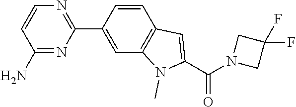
C1(N)=NC(C2=CC3=C(C=C2)C=C(C(N2CC(F)(F)C2)=O)N3C)=NC=C1
